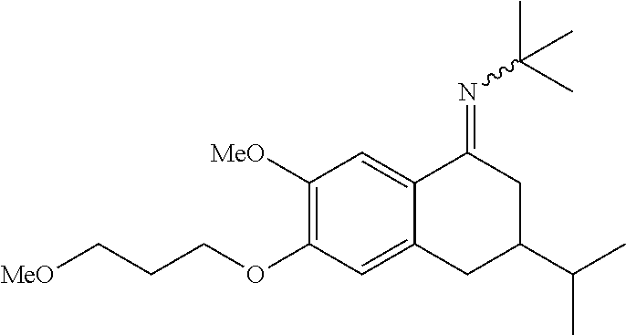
C1=C2C(=CC(OCCC[MeO])=C1[MeO])CC(C(C)C)CC2=NC(C)(C)C
